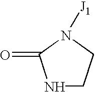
N1CCN([J1])C1=O
